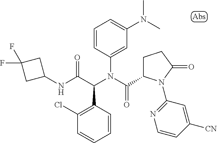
C1=CC(C(C(NC2CC(F)(F)C2)=O)N(C(=O)C2CCC(=O)N2C2=NC=CC([CN])=C2)C2=CC(N(C)C)=CC=C2)=C(Cl)C=C1
